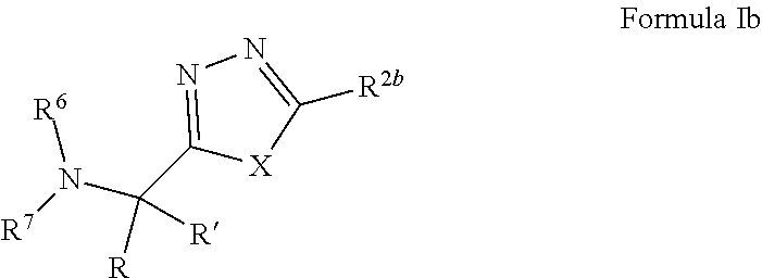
C1(C(N([R6])[R7])([R])[R])=NN=C([R2b])[X]1
